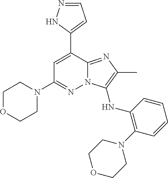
N12C(=NC(C)=C1NC1=C(N3CCOCC3)C=CC=C1)C(C1=CC=NN1)=CC(N1CCOCC1)=N2
